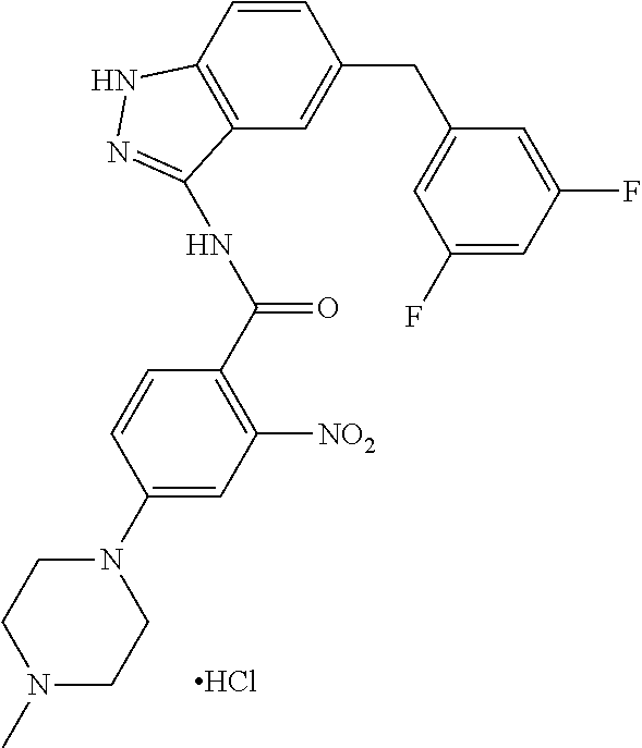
CN1CCN(C2=CC([NO2])=C(C(NC3=NNC4=C3C=C(CC3=CC(F)=CC(F)=C3)C=C4)=O)C=C2)CC1.Cl
